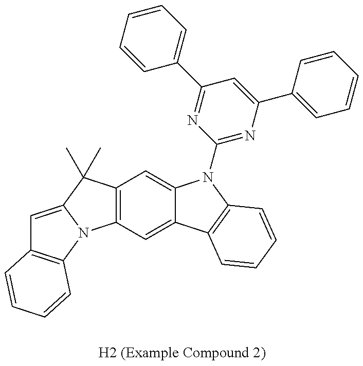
C12=C(C=C3C(=C1)N(C1=NC(C4=CC=CC=C4)=CC(C4=CC=CC=C4)=N1)C1=C3C=CC=C1)N1C(=CC3=C1C=CC=C3)C2(C)C
